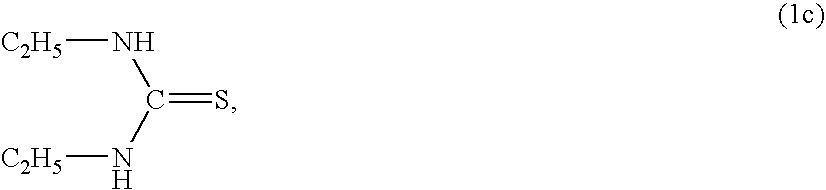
N(C(=S)N[C2H5])[C2H5]
